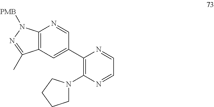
C1(C2=CC3=C(N=C2)N([PMB])N=C3C)=C(N2CCCC2)N=CC=N1
